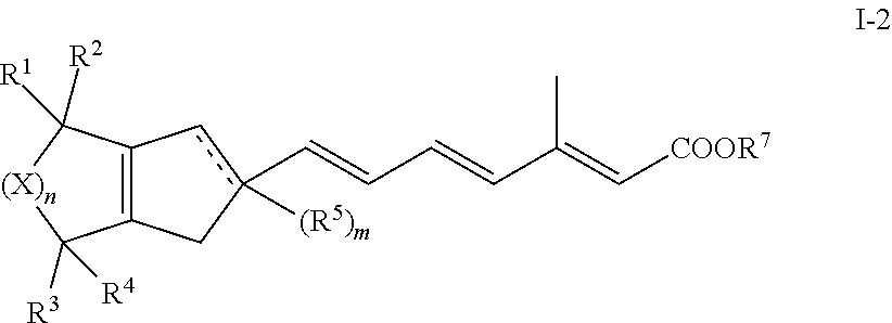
C12=C(Cc(C=CC=CC(=C[COOR7])C)([(R5)m])c1)C([R3])([R4])[(X)n]C2([R1])[R2]
